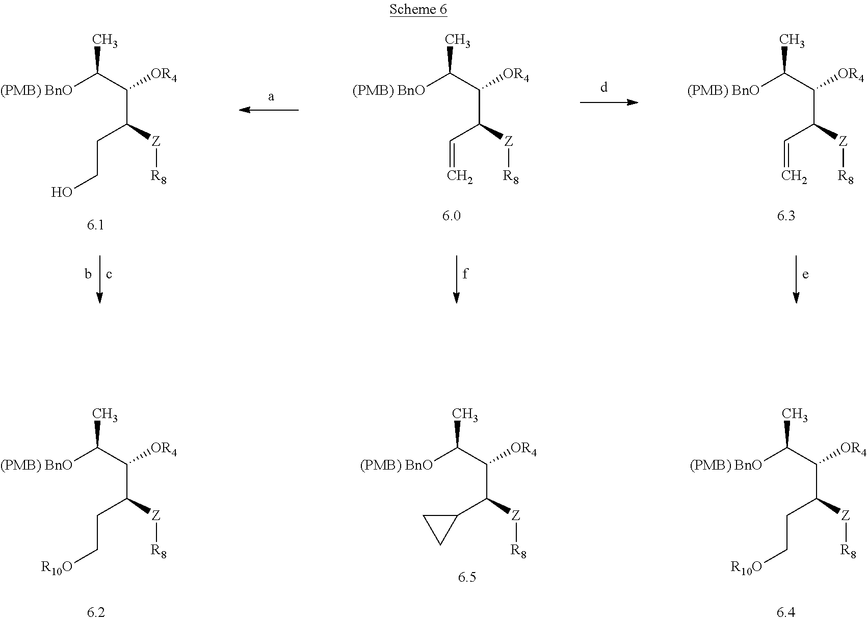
[(PMB) BnO]C(C)C([OR4])C([Z][R8])CCO.[(PMB) BnO]C(C)C([OR4])C([Z][R8])C=C.[(PMB) BnO]C(C)C([OR4])C([Z][R8])C=C.[(PMB) BnO]C(C)C([OR4])C([Z][R8])CC[R10O].[(PMB) BnO]C(C)C([OR4])C([Z][R8])C1CC1.[(PMB) BnO]C(C)C([OR4])C([Z][R8])CC[R10O]
